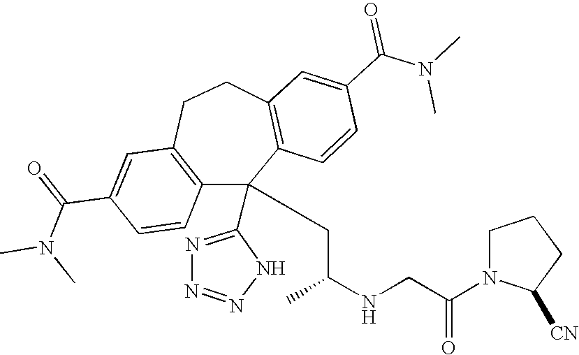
C1(C(=O)N(C)C)=CC2=C(C=C1)C(C1=NN=NN1)(CC(NCC(N1C([CN])CCC1)=O)C)C1=C(CC2)C=C(C(N(C)C)=O)C=C1
